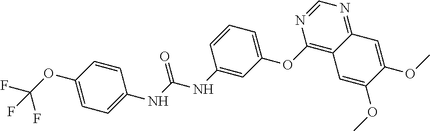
C1=CC(OC(F)(F)F)=CC=C1NC(NC1=CC(OC2=C3C(=NC=N2)C=C(OC)C(OC)=C3)=CC=C1)=O
